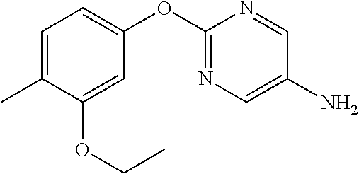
C1=C(C)C(OCC)=CC(OC2=NC=C(N)C=N2)=C1
